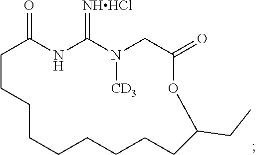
C1CCCCCCCCC(CC)OC(=O)CN([CD3])C(=[NHHCl])NC1=O
